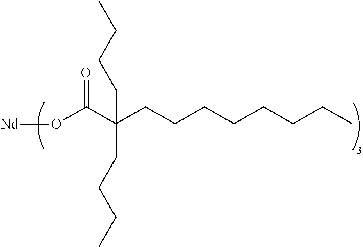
[Nd]OC(C(CCCCCCCC)(CCCC)CCCC)=O
